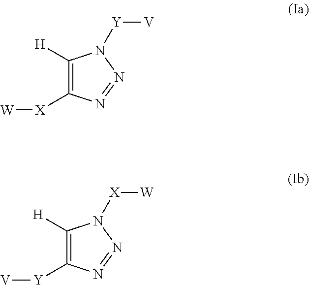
C1([H])=C([X][W])N=NN1[Y][V].C1([H])=C([Y][V])N=NN1[X][W]
